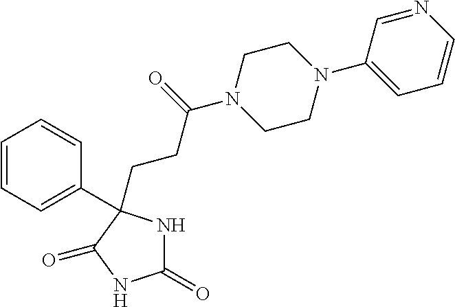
C1(=O)NC(CCC(N2CCN(C3=CC=CN=C3)CC2)=O)(C2=CC=CC=C2)C(=O)N1
